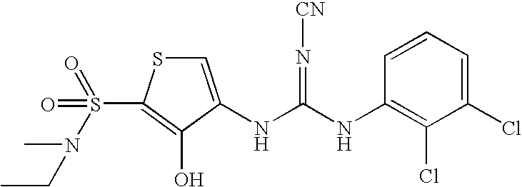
C1=C(NC(=N[CN])NC2=C(Cl)C(Cl)=CC=C2)C(O)=C(S(=O)(=O)N(CC)C)S1
